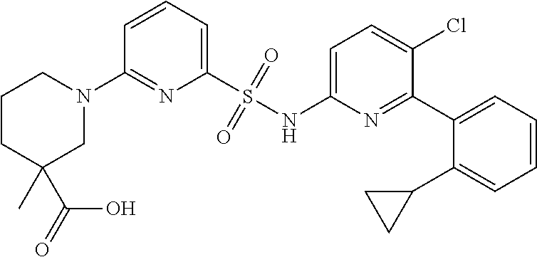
C1=CC=C(S(NC2=CC=C(Cl)C(C3=CC=CC=C3C3CC3)=N2)(=O)=O)N=C1N1CCCC(C(=O)O)(C)C1
